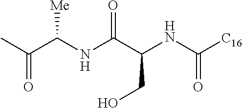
CC(C(NC(C(NC([C16])=O)CO)=O)[Me])=O
